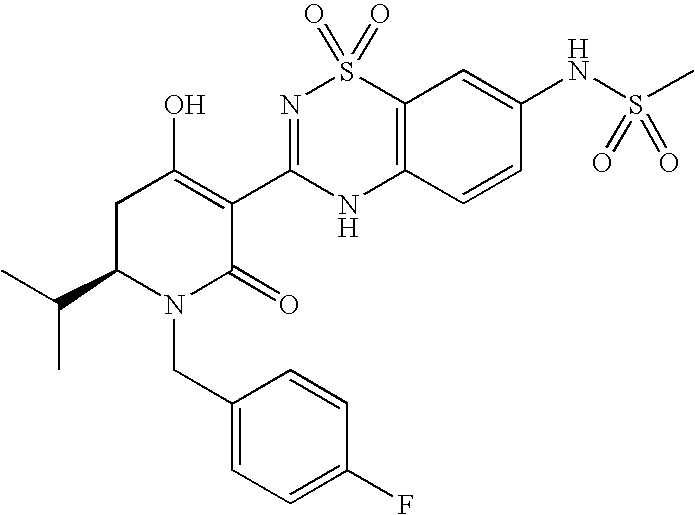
C12=C(C=CC(NS(C)(=O)=O)=C1)NC(C1=C(O)CC(C(C)C)N(CC3=CC=C(F)C=C3)C1=O)=NS2(=O)=O
